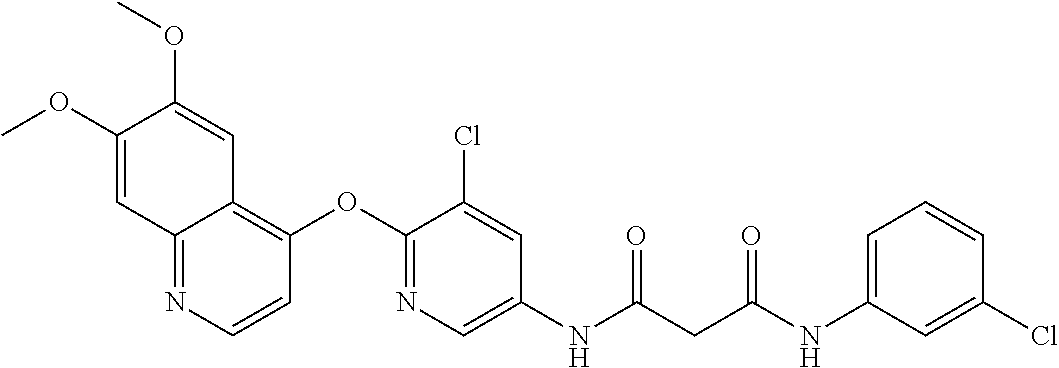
C1(OC)=CC2=NC=CC(OC3=NC=C(NC(=O)CC(=O)NC4=CC=CC(Cl)=C4)C=C3Cl)=C2C=C1OC
